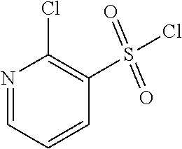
N1=CC=CC(S(Cl)(=O)=O)=C1Cl
